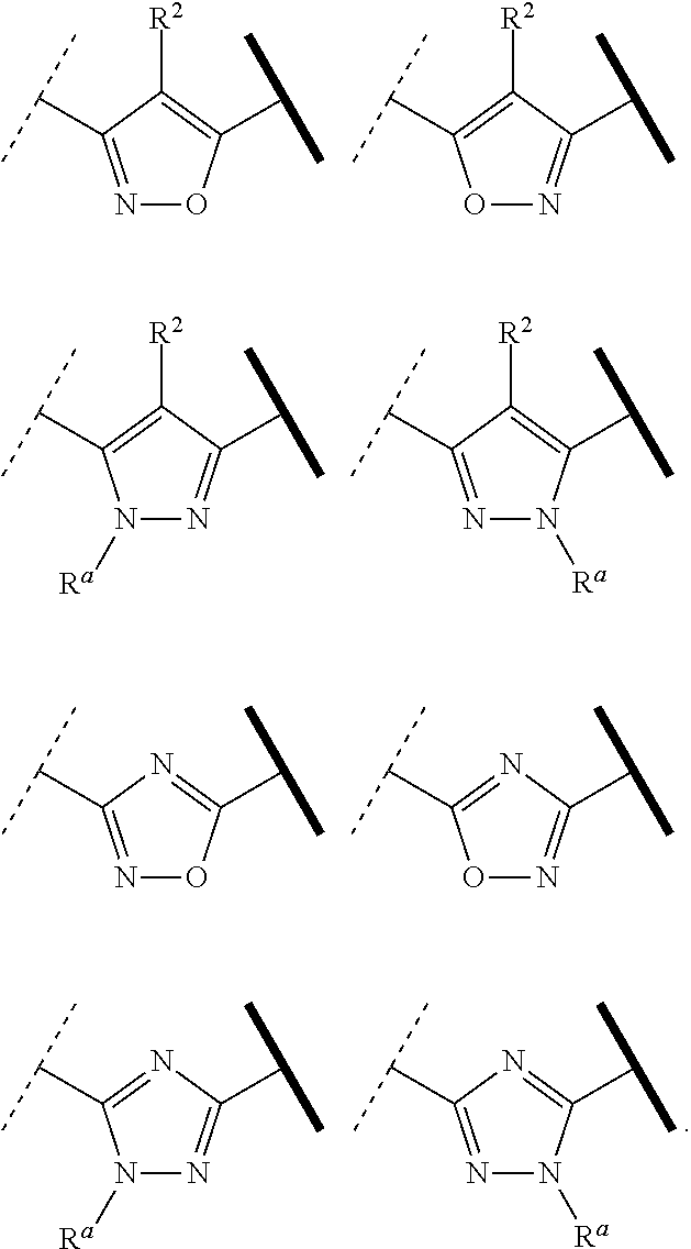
N1=C(C(C)C)C([R2])=C(C(C)C)O1.O1N=C(C(C)C)C([R2])=C1C(C)C.N1([Ra])N=C(C(C)C)C([R2])=C1C(C)C.N1=C(C(C)C)C([R2])=C(C(C)C)N1[Ra].N1=C(C(C)C)N=C(C(C)C)O1.O1N=C(C(C)C)N=C1C(C)C.N1([Ra])N=C(C(C)C)N=C1C(C)C.N1=C(C(C)C)N=C(C(C)C)N1[Ra]
